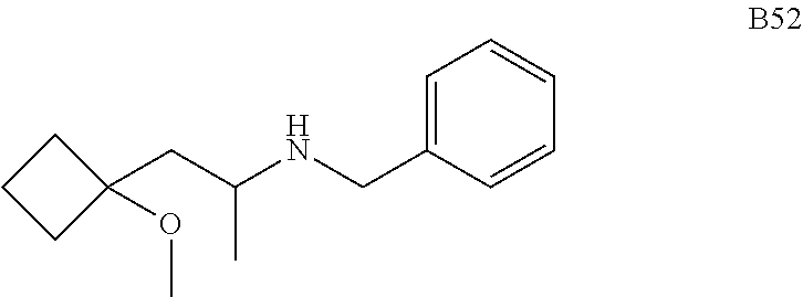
C1(CC(NCC2=CC=CC=C2)C)(OC)CCC1
